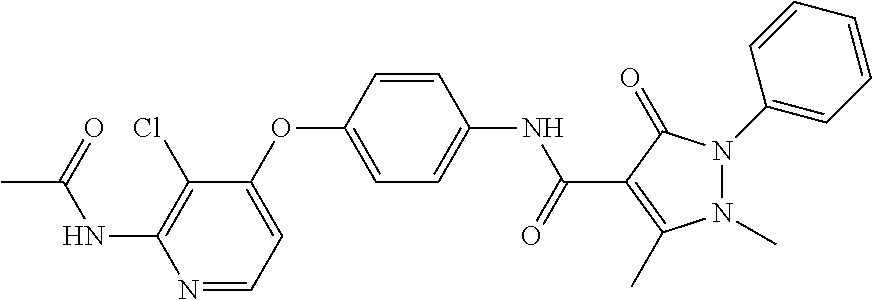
C1(OC2=CC=C(NC(C3=C(C)N(C)N(C4=CC=CC=C4)C3=O)=O)C=C2)=CC=NC(NC(C)=O)=C1Cl
